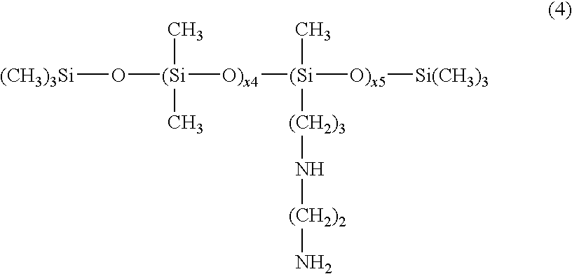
O([(Si]([O)x4][(Si]([(CH2)3]N[(CH2)2]N)(C)[O)x5][Si(CH3)3])(C)C)[(CH3)3Si]
